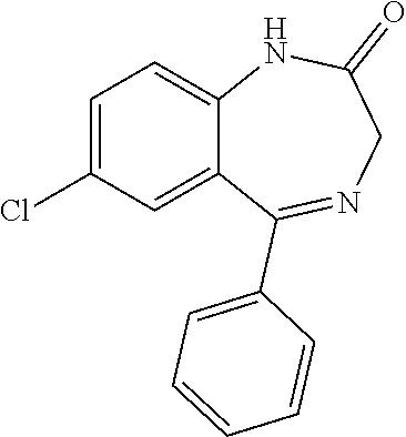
C1=C(Cl)C=C2C(=C1)NC(=O)CN=C2C1=CC=CC=C1
